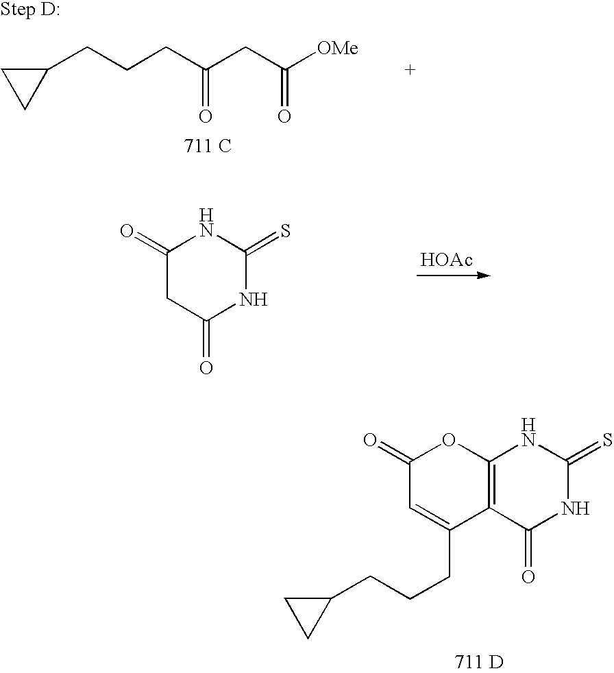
C1(CCCC(CC([OMe])=O)=O)CC1.[711 C].[HOAc].C1(=O)CC(=O)NC(=S)N1.C1(=O)C=C(CCCC2CC2)C2=C(O1)NC(=S)NC2=O.[711 D]
